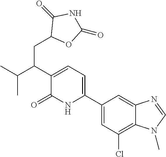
C1(C2=CC=C(C(C(C)C)CC3OC(=O)NC3=O)C(=O)N2)=CC(Cl)=C2C(=C1)N=CN2C
